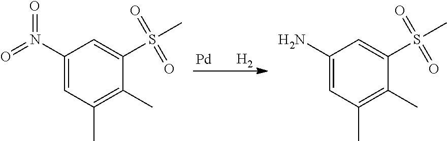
[Pd].[H2].C1(N(=O)=O)=CC(C)=C(C)C(S(C)(=O)=O)=C1.C1(N)=CC(C)=C(C)C(S(C)(=O)=O)=C1
